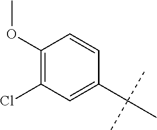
CC(C)(C)C1=CC(Cl)=C(OC)C=C1
